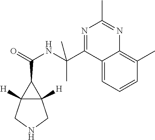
C(=O)(C1C2([H])C1([H])CNC2)NC(C1=NC(C)=NC2=C(C)C=CC=C12)(C)C
